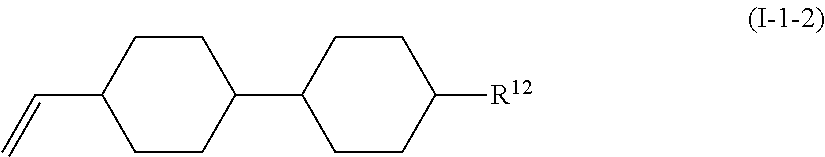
C1CC(C=C)CCC1C1CCC([R12])CC1
